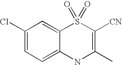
C12=CC=C(Cl)C=C1S(=O)(=O)C([CN])=C(C)N2
